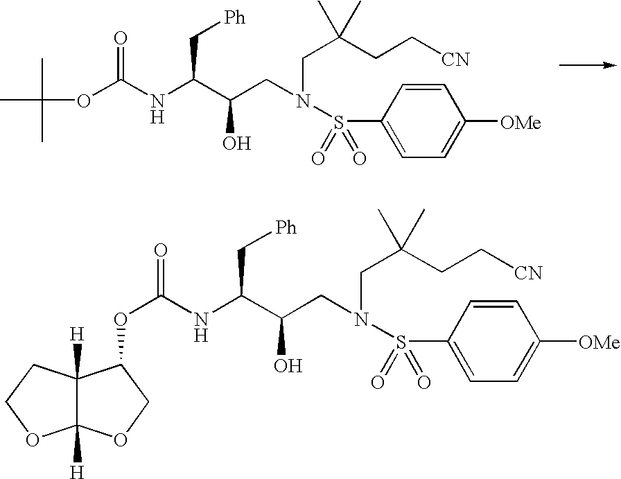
CC(C)(C)OC(NC(C(CN(CC(CC[CN])(C)C)S(C1=CC=C([OMe])C=C1)(=O)=O)O)C[Ph])=O.O(C(NC(C(CN(CC(CC[CN])(C)C)S(C1=CC=C([OMe])C=C1)(=O)=O)O)C[Ph])=O)C1C2([H])C([H])(OCC2)OC1
